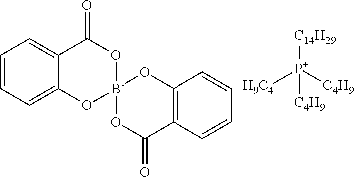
[H9C4][P+]([C4H9])([C4H9])[C14H29].C1=CC=C2C(=C1)C(=O)O[B-]1(O2)OC(=O)C2=C(O1)C=CC=C2
